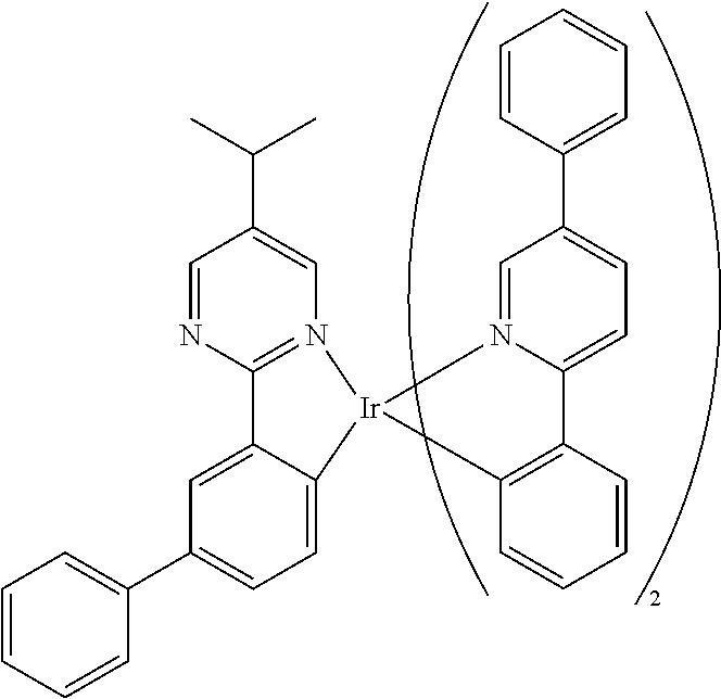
C1=CC=CC(C2=CC=C3C(=C2)C2=N(C=C(C(C)C)C=N2)[Ir]32N3=CC(C4=CC=CC=C4)=CC=C3C3=C2C=CC=C3)=C1
